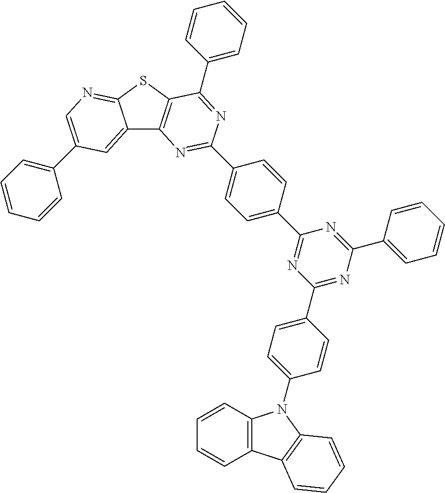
C12=CC(C3=CC=CC=C3)=CN=C1SC1=C2N=C(C2=CC=C(C3=NC(C4=CC=C(N5C6=C(C7=C5C=CC=C7)C=CC=C6)C=C4)=NC(C4=CC=CC=C4)=N3)C=C2)N=C1C1=CC=CC=C1
